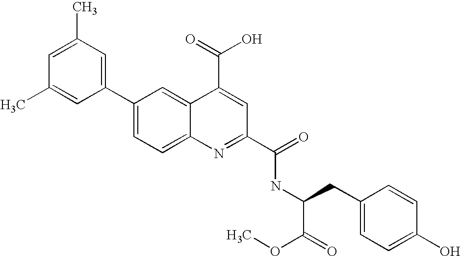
C1(C)=CC(C)=CC(C2=CC=C3C(=C2)C(C(O)=O)=CC(C(NC(CC2=CC=C(O)C=C2)C(OC)=O)=O)=N3)=C1
